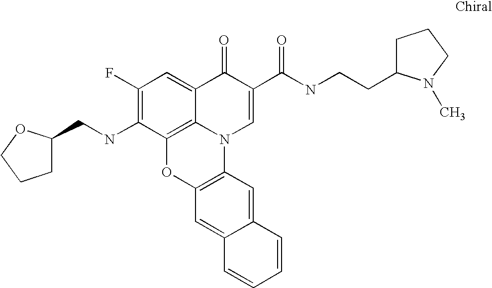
C1(F)=C(NCC2CCCO2)C2=C3C(=C1)C(=O)C(C(NCCC1CCCN1C)=O)=CN3C1=C(O2)C=C2C(=C1)C=CC=C2
